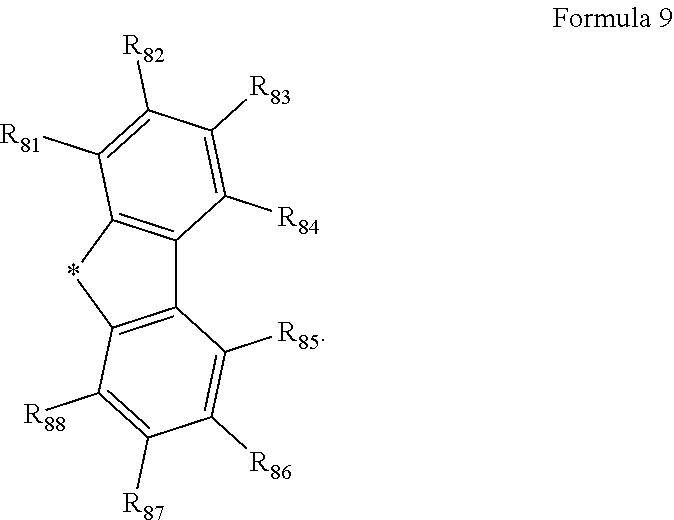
C12=C(*C3=C1C([R84])=C([R83])C([R82])=C3[R81])C([R88])=C([R87])C([R86])=C2[R85]
